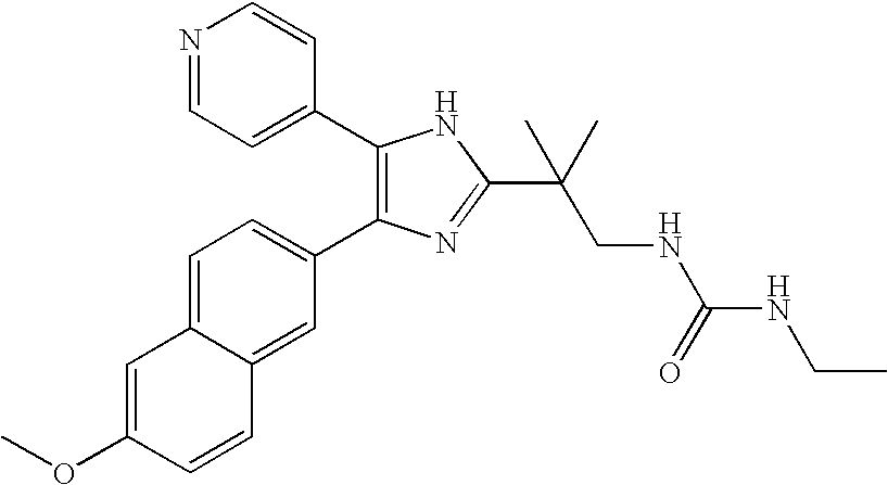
COC1=CC2=CC=C(C3=C(C4=CC=NC=C4)NC(C(CNC(NCC)=O)(C)C)=N3)C=C2C=C1
